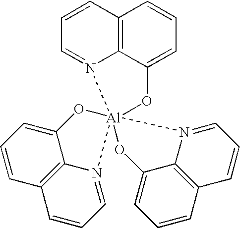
C1=CC2=C3N(=C1)[Al]14(OC3=CC=C2)(OC2=CC=CC3=C2N1=CC=C3)OC1=CC=CC2=C1N4=CC=C2
